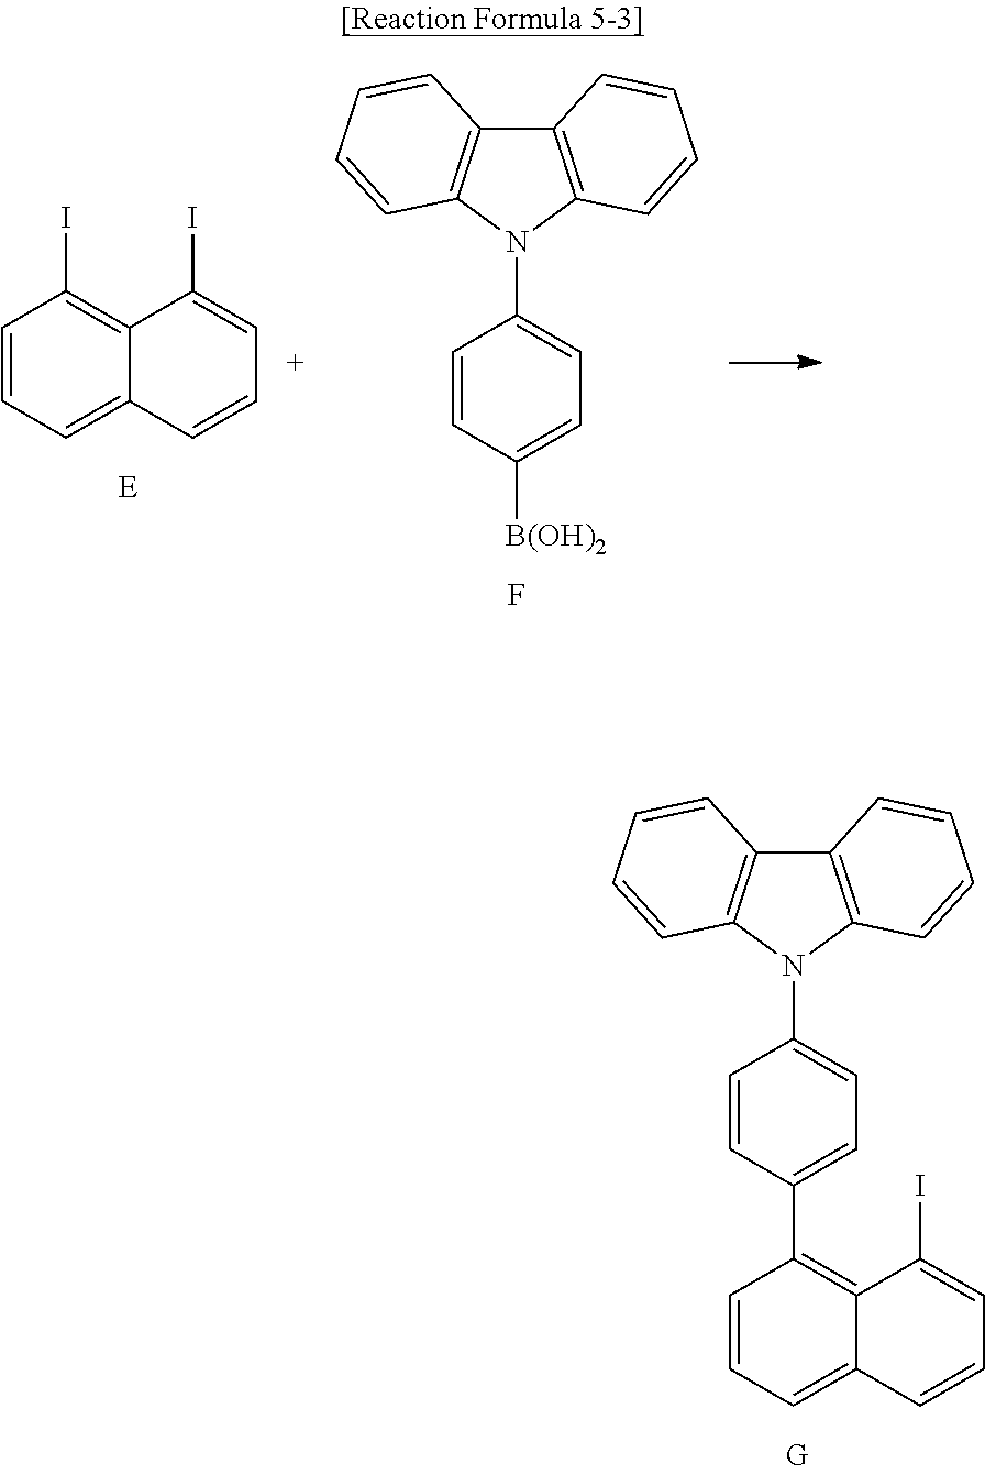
C1=CC(C2=C3C(=CC=C2)C=CC=C3I)=CC=C1N1C2=C(C3=C1C=CC=C3)C=CC=C2.C1=CC=C2C(=C1I)C(I)=CC=C2.C1=CC([B(OH)2])=CC=C1N1C2=C(C3=C1C=CC=C3)C=CC=C2.F
